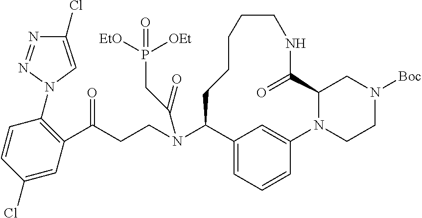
N(C1C2=CC=CC(=C2)N2CCN([Boc])CC2C(=O)NCCCCC1)(CCC(C1=C(N2C=C(Cl)N=N2)C=CC(Cl)=C1)=O)C(CP([EtO])([OEt])=O)=O
